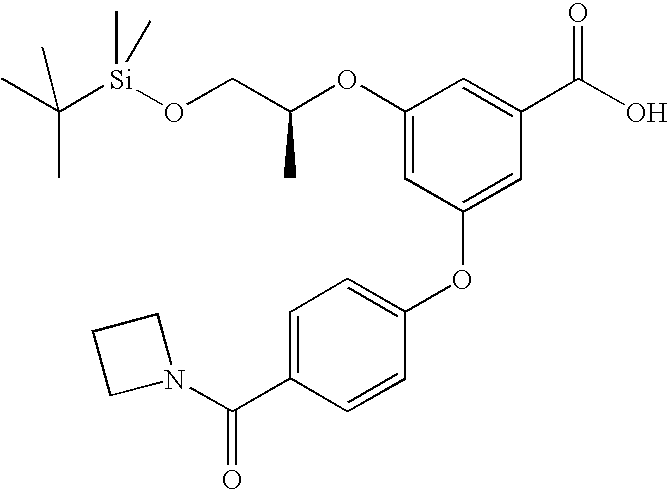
O(C1=CC(OC2=CC=C(C(N3CCC3)=O)C=C2)=CC(C(O)=O)=C1)C(CO[Si](C(C)(C)C)(C)C)C
